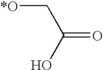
[*O]CC(=O)O
